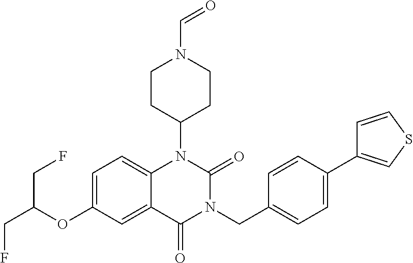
C1=C(OC(CF)CF)C=C2C(=C1)N(C1CCN(C=O)CC1)C(=O)N(CC1=CC=C(C3=CSC=C3)C=C1)C2=O
